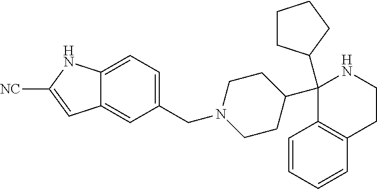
C1(C2CCCC2)(C2CCN(CC3=CC=C4C(=C3)C=C([NC])N4)CC2)C2=C(CCN1)C=CC=C2
